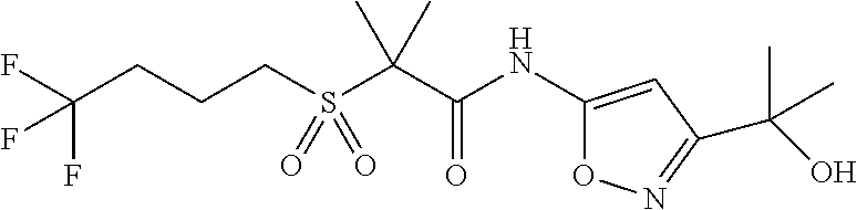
C(CCS(C(C(NC1=CC(C(O)(C)C)=NO1)=O)(C)C)(=O)=O)C(F)(F)F
